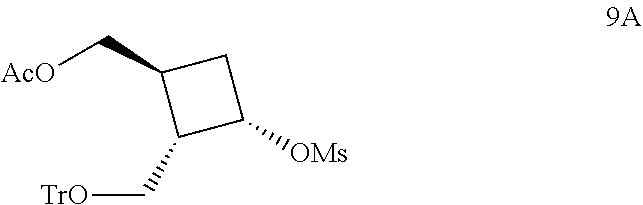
[AcO]CC1C(C[TrO])C([OMs])C1
